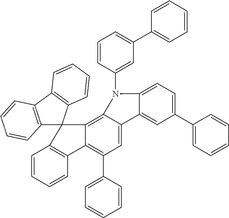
C1=CC=CC2=C1C1(C3=C4C(=CC(C5=CC=CC=C5)=C23)C2=CC(C3=CC=CC=C3)=CC=C2N4C2=CC(C3=CC=CC=C3)=CC=C2)C2=C(C3=C1C=CC=C3)C=CC=C2
